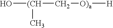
O[(CH](C[O)a][H])C
